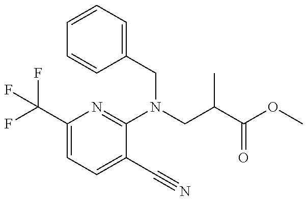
C1(C(F)(F)F)=CC=C(C#N)C(N(CC2=CC=CC=C2)CC(C)C(=O)OC)=N1
